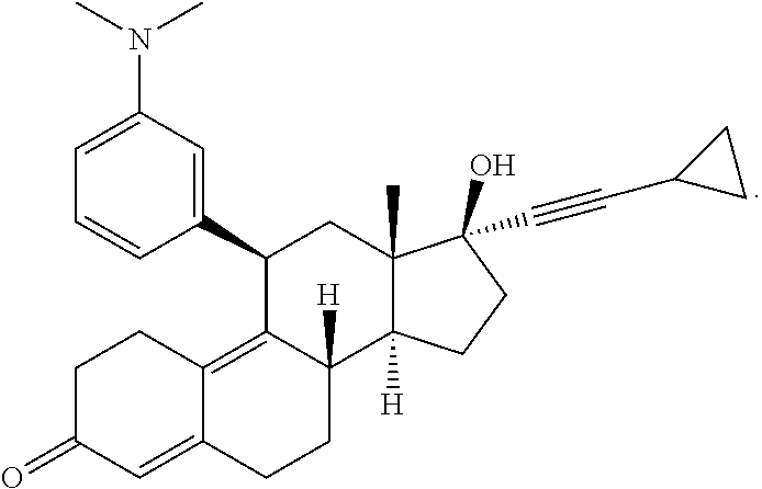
C1=CC=C(N(C)C)C=C1C1CC2(C)C([H])(C3([H])CCC4=CC(=O)CCC4=C13)CCC2(O)C#CC1CC1
